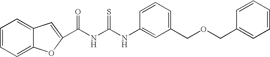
C(NC(NC1=CC(COCC2=CC=CC=C2)=CC=C1)=S)(=O)C1=CC2=CC=CC=C2O1
